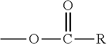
COC(=O)[R]
